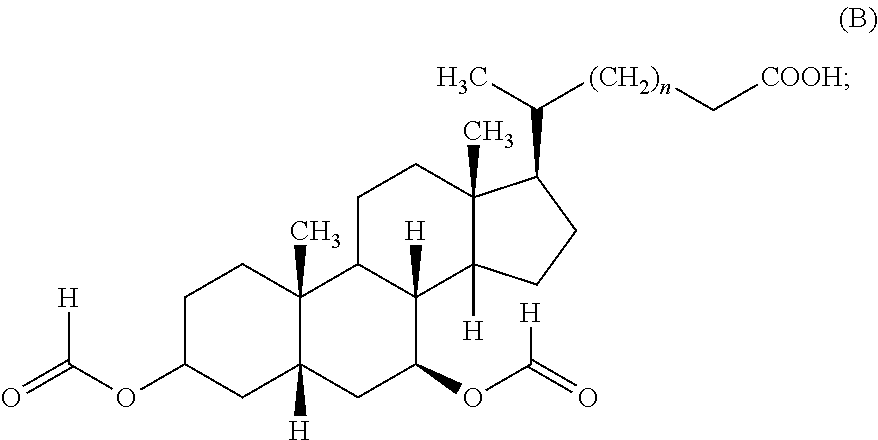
C1C(OC(=O)[H])CC2([H])C(C)(C1)C1C([H])(C(OC(=O)[H])C2)C2([H])C(C)(CC1)C(C(C)[(CH2)n]C[COOH])CC2
